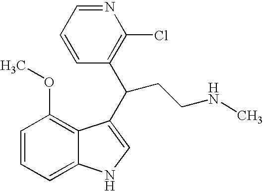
C1=CC=C2C(=C1OC)C(C(CCNC)C1=C(Cl)N=CC=C1)=CN2
